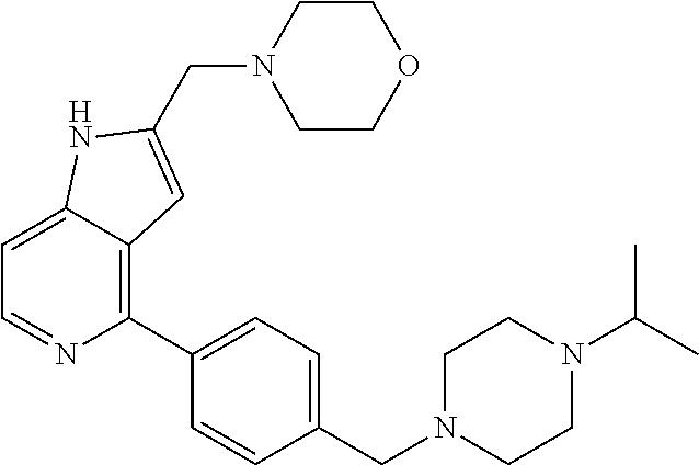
C1(C2=CC=C(CN3CCN(C(C)C)CC3)C=C2)=C2C(=CC=N1)NC(CN1CCOCC1)=C2
